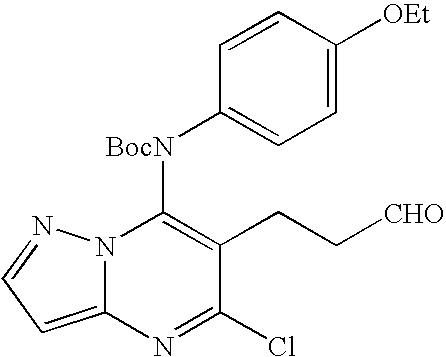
C12=CC=NN1C([BocN]C1=CC=C([OEt])C=C1)=C(CC[CHO])C(Cl)=N2
